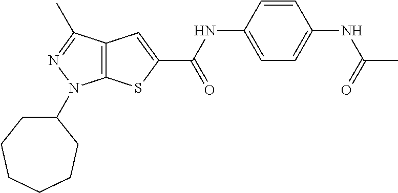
C12=C(C(C)=NN1C1CCCCCC1)C=C(C(NC1=CC=C(NC(C)=O)C=C1)=O)S2
